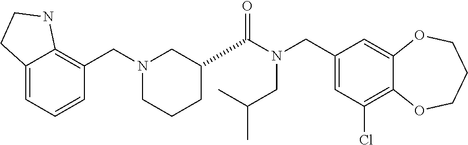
C1(CN(C(=O)C2CCCN(CC3=C4C(=CC=C3)CCN4)C2)CC(C)C)=CC(Cl)=C2C(=C1)OCCCO2
